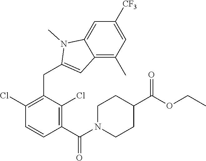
C1(Cl)=C(CC2=CC3=C(C)C=C([CF3])C=C3N2C)C(Cl)=C(C(N2CCC(C(OCC)=O)CC2)=O)C=C1
